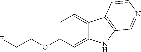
C1=C(OCCF)C=C2C(=C1)C1=C(N2)C=NC=C1
